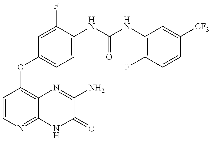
C1=CN=C2C(=C1OC1=CC=C(NC(=O)NC3=C(F)C=CC([CF3])=C3)C(F)=C1)N=C(N)C(=O)N2
